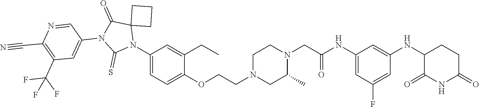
C1=C(NC(CN2CCN(CCOC3=CC=C(N4C5(C(=O)N(C6=CC(C(F)(F)F)=C(C#N)N=C6)C4=S)CCC5)C=C3CC)CC2C)=O)C=C(NC2C(=O)NC(=O)CC2)C=C1F
